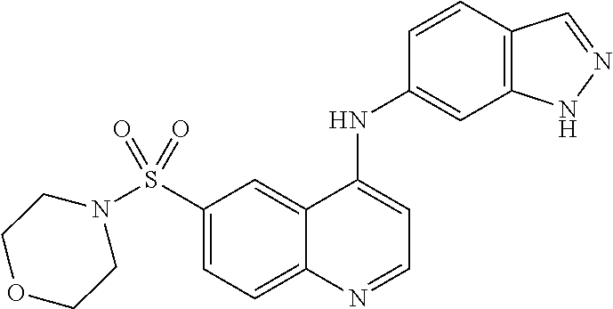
N1(S(C2=CC=C3C(=C2)C(NC2=CC4=C(C=C2)C=NN4)=CC=N3)(=O)=O)CCOCC1
